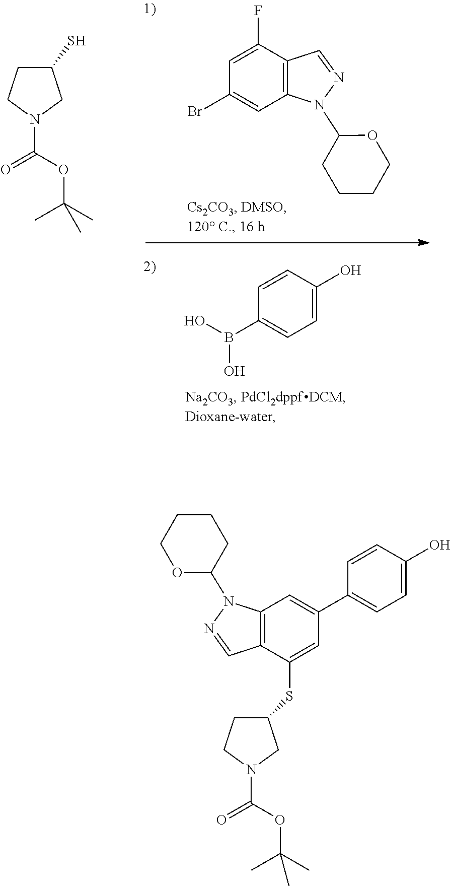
C12=C(C=C(Br)C=C1F)N(C1CCCCO1)N=C2.C1(S)CCN(C(OC(C)(C)C)=O)C1.OB(O)C1=CC=C(O)C=C1.C12=C(C=C(C3=CC=C(O)C=C3)C=C1SC1CCN(C(=O)OC(C)(C)C)C1)N(C1CCCCO1)N=C2
